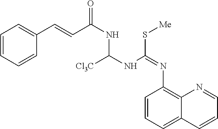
C1=CC=CC(C=CC(NC(NC(S[Me])=NC2=C3C(=CC=C2)C=CC=N3)[Cl3C])=O)=C1
